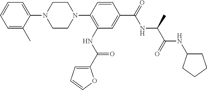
C1=C(N2CCN(C3=C(NC(=O)C4=CC=CO4)C=C(C(NC(C(NC4CCCC4)=O)C)=O)C=C3)CC2)C(C)=CC=C1
